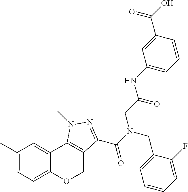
C1(C)=CC=C2C(=C1)C1=C(CO2)C(C(N(CC2=CC=CC=C2F)CC(NC2=CC=CC(C(O)=O)=C2)=O)=O)=NN1C
